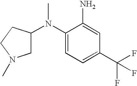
N(C1=CC=C(C(F)(F)F)C=C1N)(C1CN(C)CC1)C
